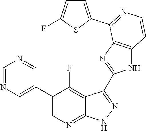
C1=NC=C(C2=CN=C3C(=C2F)C(C2=NC4=C(N2)C=CN=C4C2=CC=C(F)S2)=N[N H]3)C=N1
